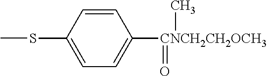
CSC1=CC=C([CNCH2CH2OCH3](=O)C)C=C1
